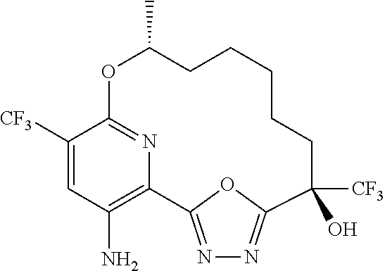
C1([CF3])=CC(N)=C2N=C1OC(C)CCCCCC([CF3])(O)C1=NN=C2O1
